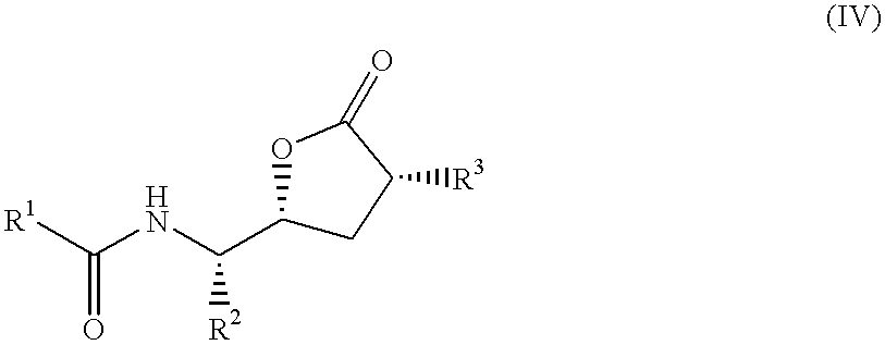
[R1]C(NC(C1CC([R3])C(=O)O1)[R2])=O
